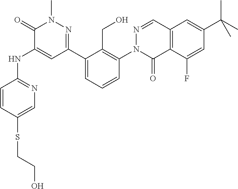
C1=C(SCCO)C=CC(NC2=CC(C3=CC=CC(N4C(=O)C5=C(C=N4)C=C(C(C)(C)C)C=C5F)=C3CO)=NN(C)C2=O)=N1
